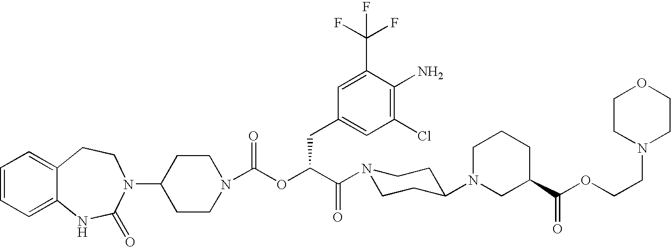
C1(N2C(=O)NC3=CC=CC=C3CC2)CCN(C(OC(C(N2CCC(N3CC(C(OCCN4CCOCC4)=O)CCC3)CC2)=O)CC2=CC(Cl)=C(N)C(C(F)(F)F)=C2)=O)CC1
